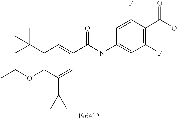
C1(C(C)(C)C)=C(OCC)C(C2CC2)=CC(C(NC2=CC(F)=C(C(O)=O)C(F)=C2)=O)=C1
